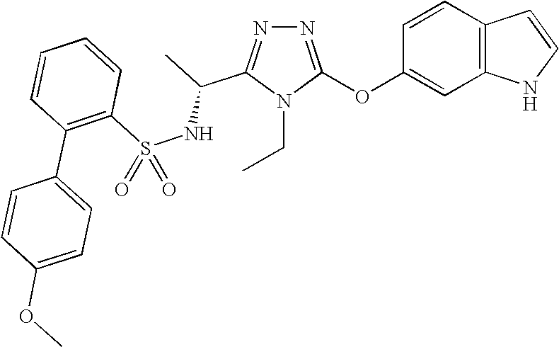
N1=C(OC2=CC3=C(C=C2)C=CN3)N(CC)C(C(C)NS(C2=C(C3=CC=C(OC)C=C3)C=CC=C2)(=O)=O)=N1
